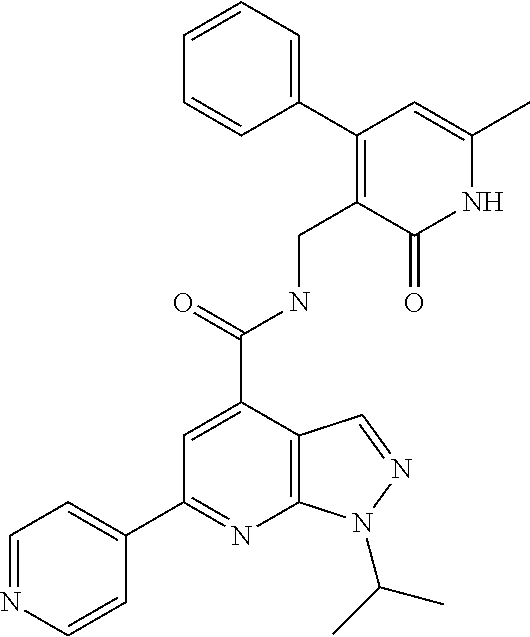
C12=C(C(C(=O)NCC3=C(C4=CC=CC=C4)C=C(C)NC3=O)=CC(C3=CC=NC=C3)=N1)C=NN2C(C)C
